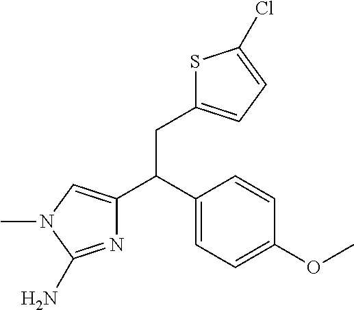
N1=C(N)N(C)C=C1C(C1=CC=C(OC)C=C1)CC1=CC=C(Cl)S1
